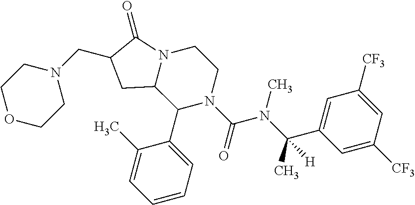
C12N(C(=O)C(CN3CCOCC3)C1)CCN(C(N(C(C1=CC([CF3])=CC([CF3])=C1)(C)[H])C)=O)C2C1=CC=CC=C1C
